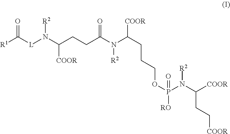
C(CCC(=O)N(C(CCCOP([RO])(N(C(CC[COOR])[COOR])[R2])=O)[COOR])[R2])([COOR])N([L]C([R1])=O)[R2]
